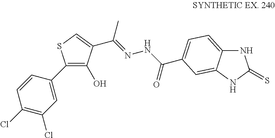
C1=C(C2=C(O)C(C(C)=NNC(=O)C3=CC=C4NC(=S)NC4=C3)=CS2)C=CC(Cl)=C1Cl
